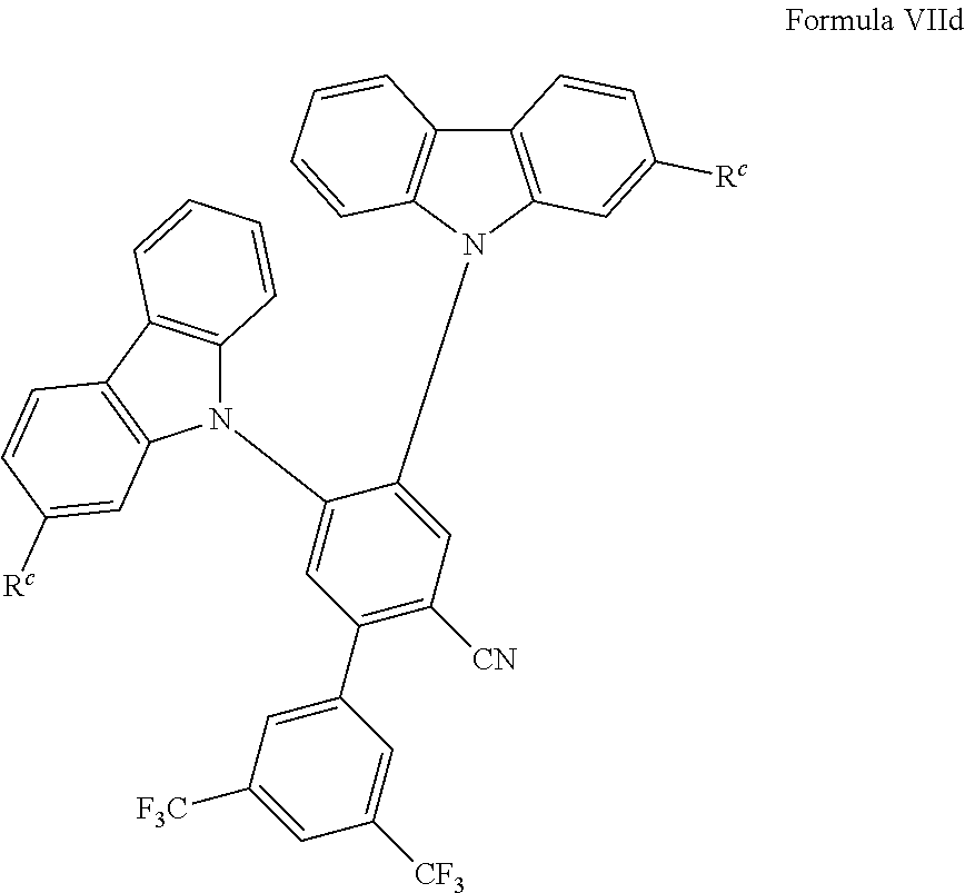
C12=C(N(C3=CC([CN])=C(C4=CC([F3C])=CC([CF3])=C4)C=C3N3C4=C(C5=C3C=C([Rc])C=C5)C=CC=C4)C3=C1C=CC=C3)C=C([Rc])C=C2
